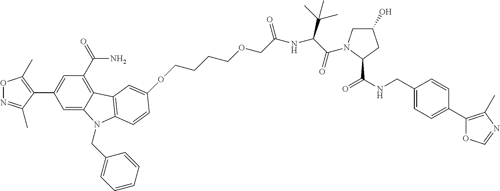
O1N=C(C)C(C2=CC(C(=O)N)=C3C(=C2)N(CC2=CC=CC=C2)C2=C3C=C(OCCCCOCC(NC(C(=O)N3CC(O)CC3C(NCC3=CC=C(C4=C(C)N=CO4)C=C3)=O)C(C)(C)C)=O)C=C2)=C1C
